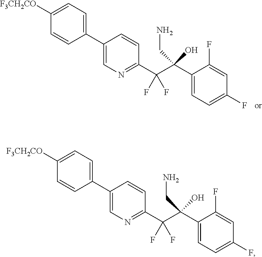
C1=CC(C2=CN=C(C(C(O)(C3=CC=C(F)C=C3F)CN)(F)F)C=C2)=CC=C1[F3CH2CO].C1=CC(C2=CN=C(C(C(O)(C3=CC=C(F)C=C3F)CN)(F)F)C=C2)=CC=C1[F3CH2CO]
